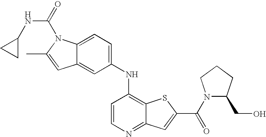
C1(NC2=C3C(=NC=C2)C=C(C(N2C(CO)CCC2)=O)S3)=CC=C2C(=C1)C=C(C)N2C(=O)NC1CC1
